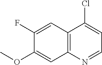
C12=C(N=CC=C1Cl)C=C(OC)C(F)=C2
